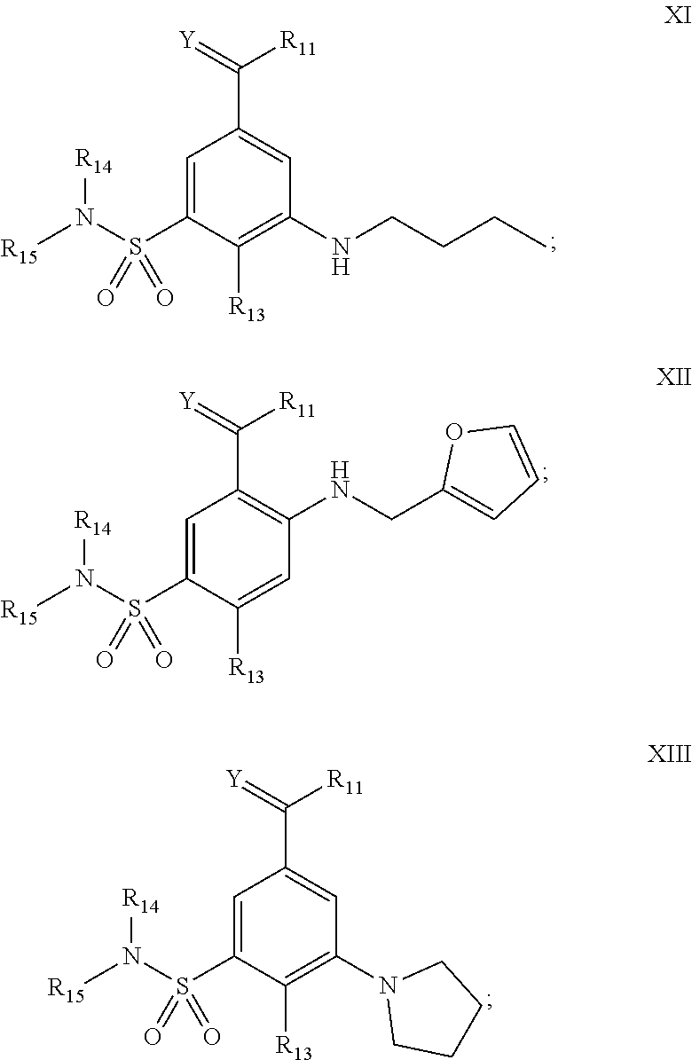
C1=C(S(N([R14])[R15])(=O)=O)C([R13])=C(NCCCC)C=C1C([R11])=[Y].C1=C(S(N([R14])[R15])(=O)=O)C([R13])=CC(NCC2=CC=CO2)=C1C([R11])=[Y].C1=C(S(N([R14])[R15])(=O)=O)C([R13])=C(N2CCCC2)C=C1C([R11])=[Y]
